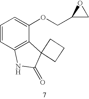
C1=CC2=C(C(OCC3CO3)=C1)C1(C(=O)N2)CCC1
